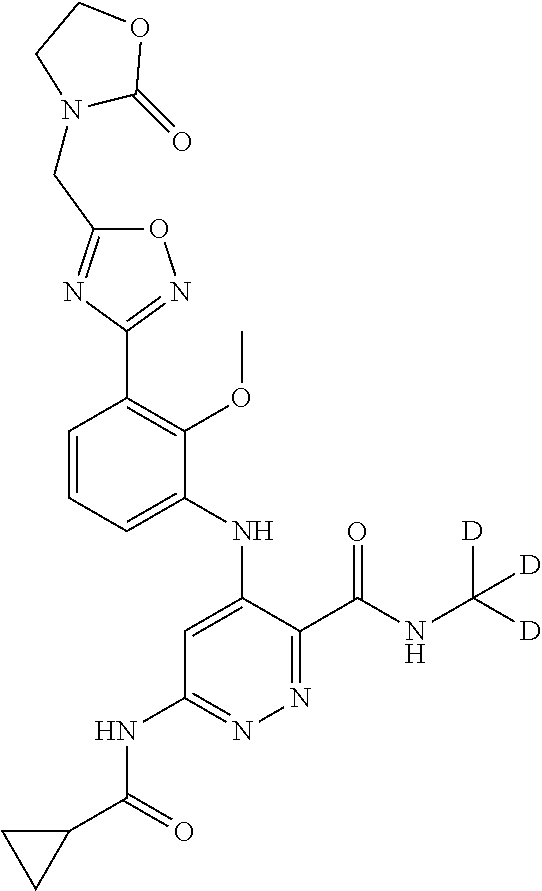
C1=CC=C(NC2=CC(NC(C3CC3)=O)=NN=C2C(NC([D])([D])[D])=O)C(OC)=C1C1=NOC(CN2C(=O)OCC2)=N1
